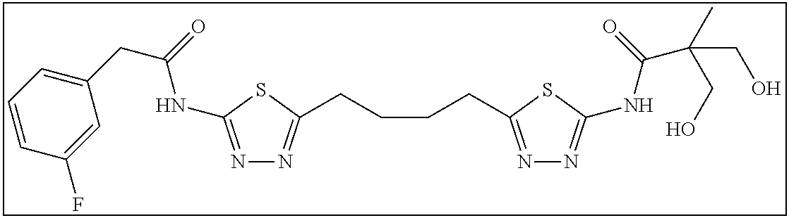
N1=C(NC(CC2=CC=CC(F)=C2)=O)SC(CCCCC2=NN=C(NC(C(CO)(C)CO)=O)S2)=N1
